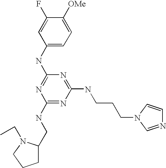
C1(NC2=NC(NCC3CCCN3CC)=NC(NCCCN3C=CN=C3)=N2)=CC=C([OMe])C(F)=C1
